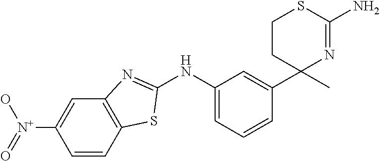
C1(NC2=NC3=C(C=CC([N+](=O)O)=C3)S2)=CC=CC(C2(C)N=C(N)SCC2)=C1
